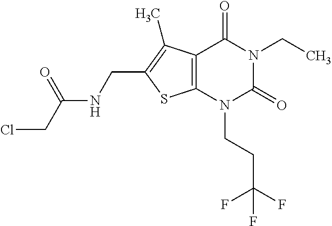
C12=C(N(CCC(F)(F)F)C(=O)N(CC)C1=O)SC(CNC(CCl)=O)=C2C
